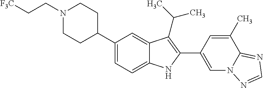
C(N1CCC(C2=CC=C3C(=C2)C(C(C)C)=C(C2=CN4C(=NC=N4)C(C)=C2)N3)CC1)C[F3C]
